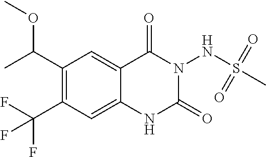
C1(C(C)OC)=C(C(F)(F)F)C=C2C(=C1)C(=O)N(NS(C)(=O)=O)C(=O)N2
